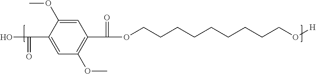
C1(C(=O)O)=CC(OC)=C(C(=O)OCCCCCCCCCO[H])C=C1OC
